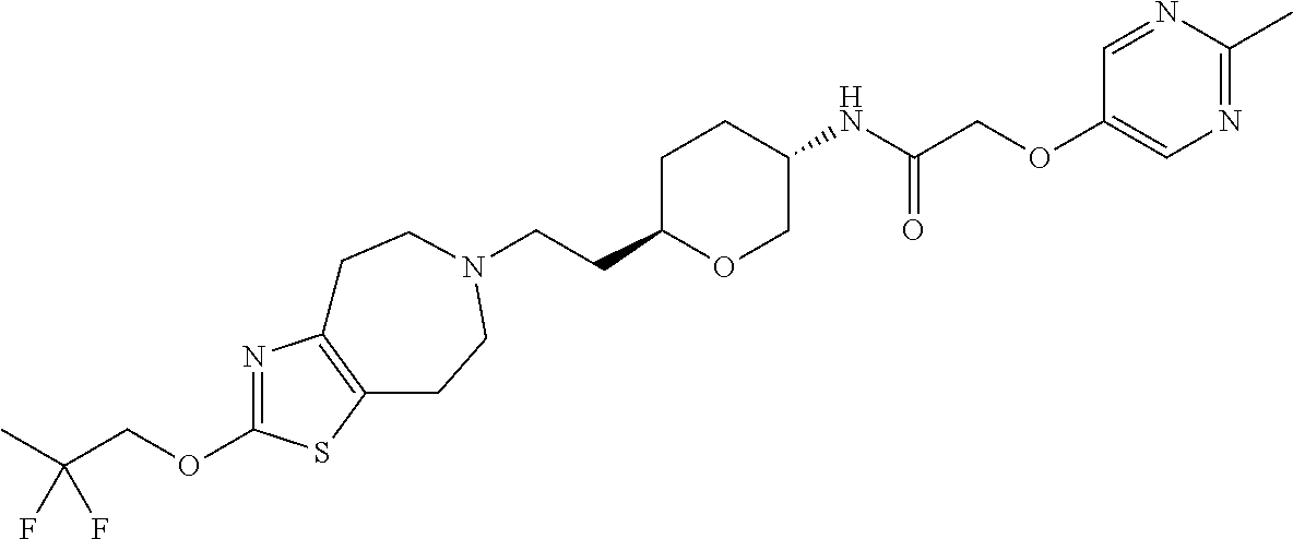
N1=C(OCC(F)(F)C)SC2=C1CCN(CCC1OCC(NC(COC3=CN=C(C)N=C3)=O)CC1)CC2
